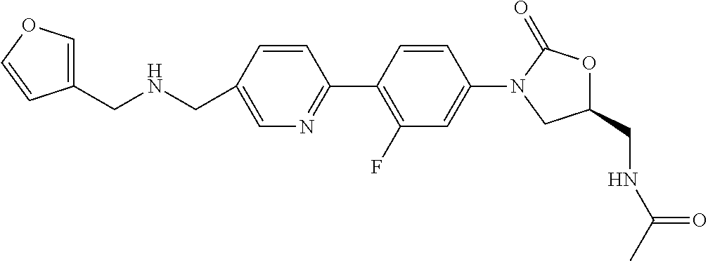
C1(CNCC2=COC=C2)=CN=C(C2=C(F)C=C(N3CC(CNC(C)=O)OC3=O)C=C2)C=C1
